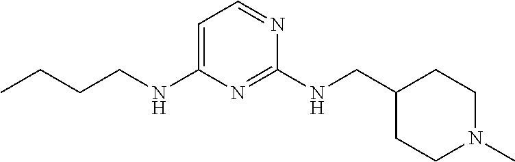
C1=C(NCCCC)N=C(NCC2CCN(C)CC2)N=C1
